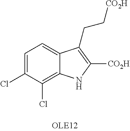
C1=C(Cl)C(Cl)=C2C(=C1)C(CC[CO2H])=C([CO2H])N2
